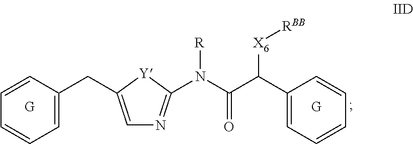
C1=C(CC2=CC=CC=C2)[Y]C(N(C(C(C2=CC=CC=C2)[X6][RBB])=O)[R])=N1
